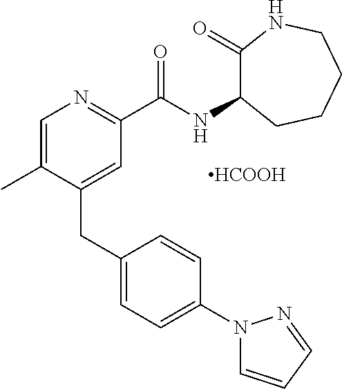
[HCOOH].C1=C(C)C(CC2=CC=C(N3C=CC=N3)C=C2)=CC(C(NC2C(=O)NCCCC2)=O)=N1
